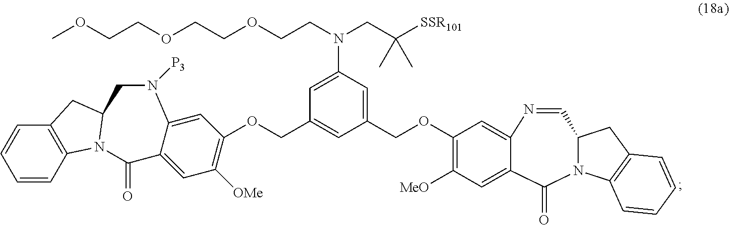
C1=NC2=CC(OCC3=CC(N(CCOCCOCCOC)CC([SSR101])(C)C)=CC(COC4=C([OMe])C=C5C(=C4)N([P3])CC4CC6=C(C=CC=C6)N4C5=O)=C3)=C([MeO])C=C2C(=O)N2C1CC1=C2C=CC=C1
